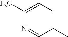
C1([F3C])=CC=C(C)C=N1
